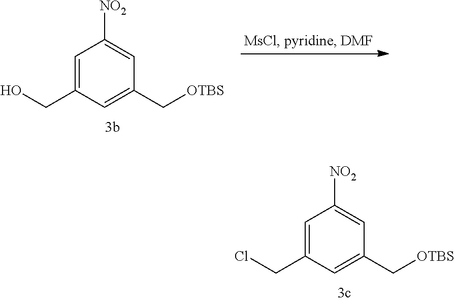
C(C1=CC([NO2])=CC(C[OTBS])=C1)O.C(C1=CC([NO2])=CC(C[OTBS])=C1)Cl
